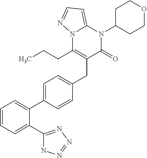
C(C1=C(CCC)N2C(=CC=N2)N(C2CCOCC2)C1=O)C1=CC=C(C2=CC=CC=C2C2=NN=NN2)C=C1
